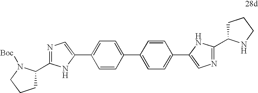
C1C(C2=NC=C(C3=CC=C(C4=CC=C(C5=CN=C(C6CCCN6)N5)C=C4)C=C3)N2)N([Boc])CC1
